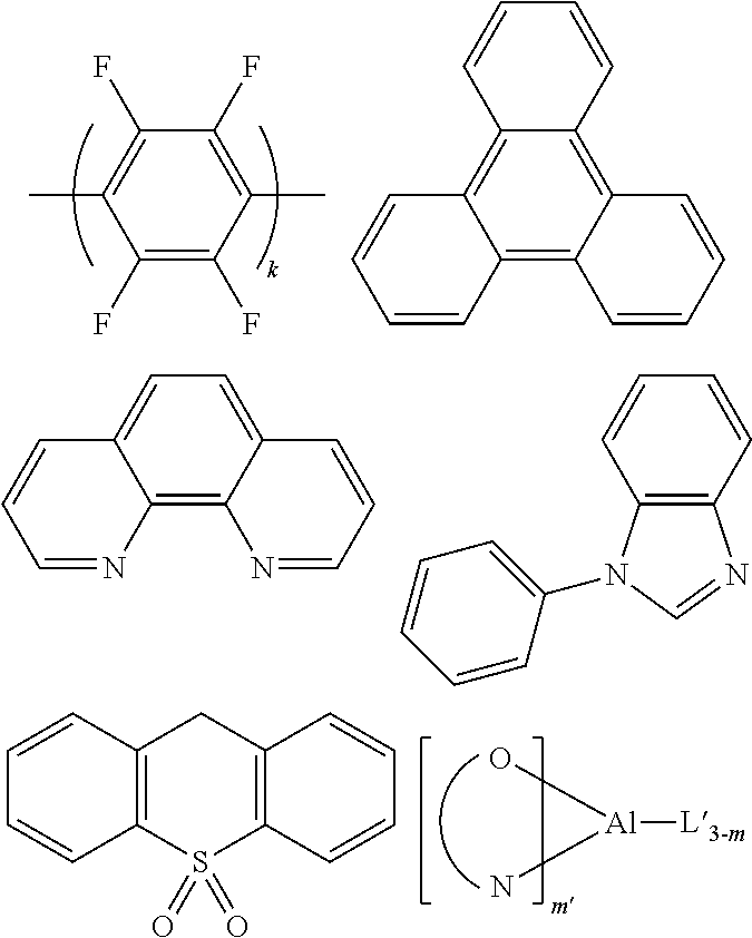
C12=C3C(=CC=C1C=CC=N2)C=CC=N3.C12=C(C=CC=C1)N=CN2C1=CC=CC=C1.C1(F)=C(F)C(C)=C(F)C(F)=C1C.C12=C3C(=C4C(=C1C=CC=C2)C=CC=C4)C=CC=C3.[Al]([L3-m])(N)O.C12=C(S(=O)(=O)C3=C(C1)C=CC=C3)C=CC=C2
